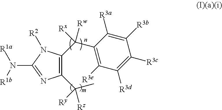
C(C1=C([R3e])C([R3d])=C([R3c])C([R3b])=C1[R3a])([Rx])([Rw])C1=C(C(C)([Ry])[Rz])N=C(N([R1b])[R1a])N1[R2]
